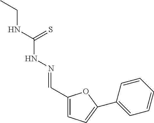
C1(C=NNC(NCC)=S)=CC=C(C2=CC=CC=C2)O1
